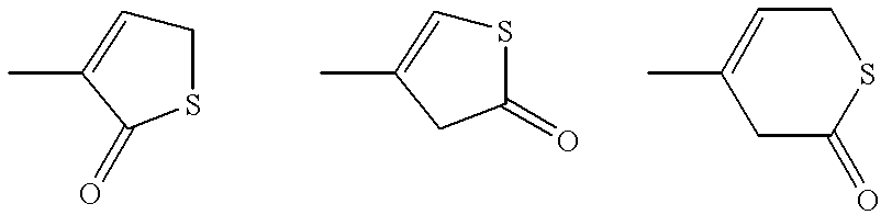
C1C=C(C)C(=O)S1.S1C=C(C)CC1=O.S1CC=C(C)CC1=O
